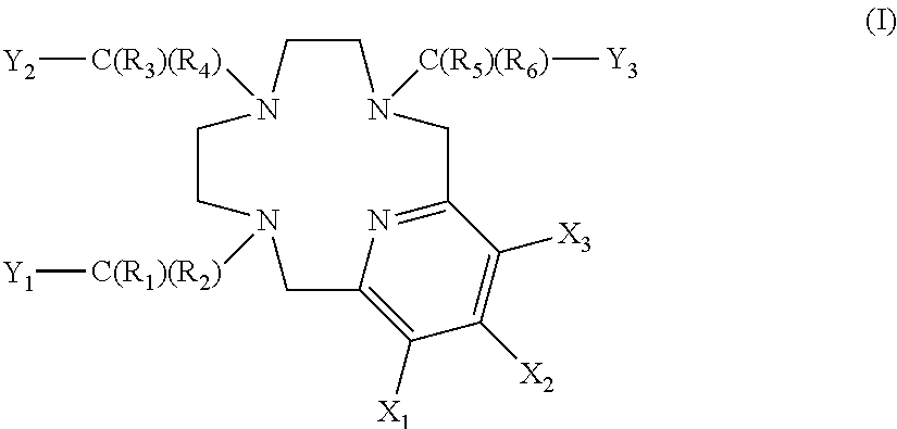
C1CN([C(R5)(R6)][Y3])CC2=NC(=C([X1])C([X2])=C2[X3])CN([C(R1)(R2)][Y1])CCN1[C(R3)(R4)][Y2]
